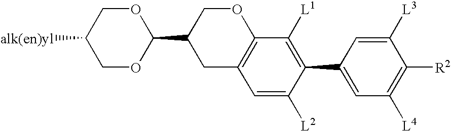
C1(C2=CC([L4])=C([R2])C([L3])=C2)=C([L1])C2=C(C=C1[L2])CC(C1OCC([alk(en)yl])CO1)CO2
